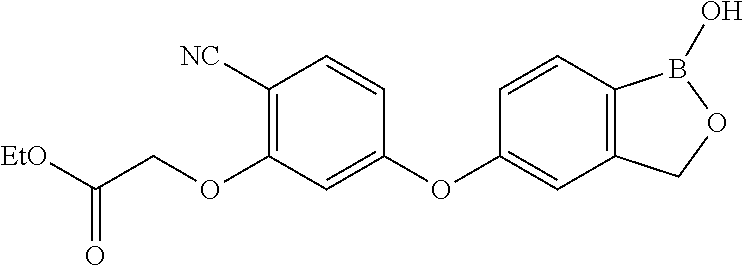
C1([NC])=C(OCC([EtO])=O)C=C(OC2=CC3=C(C=C2)B(O)OC3)C=C1
